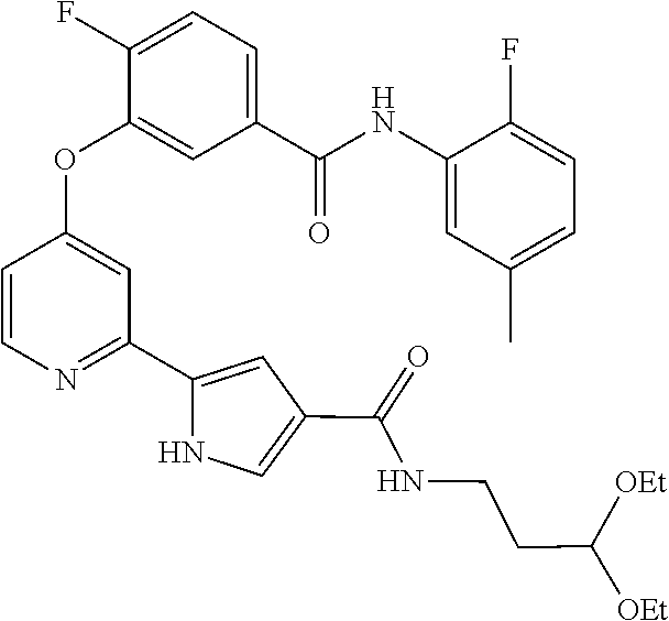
C1=CN=C(C2=CC(C(NCCC([OEt])[OEt])=O)=CN2)C=C1OC1=CC(C(NC2=CC(C)=CC=C2F)=O)=CC=C1F
